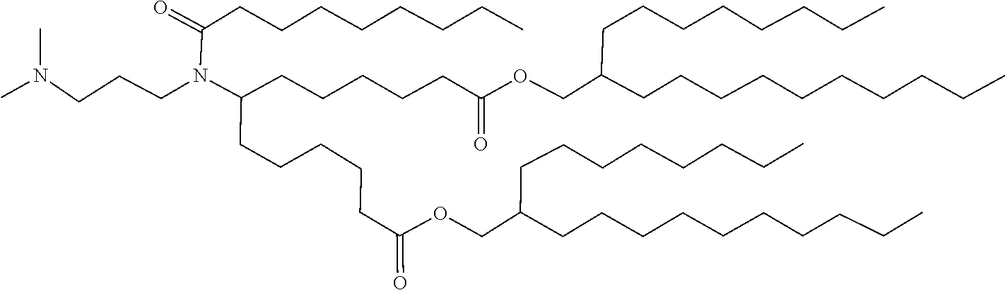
O=C(N(CCCN(C)C)C(CCCCCC(=O)OCC(CCCCCCCCCC)CCCCCCCC)CCCCCC(OCC(CCCCCCCCCC)CCCCCCCC)=O)CCCCCCCC
